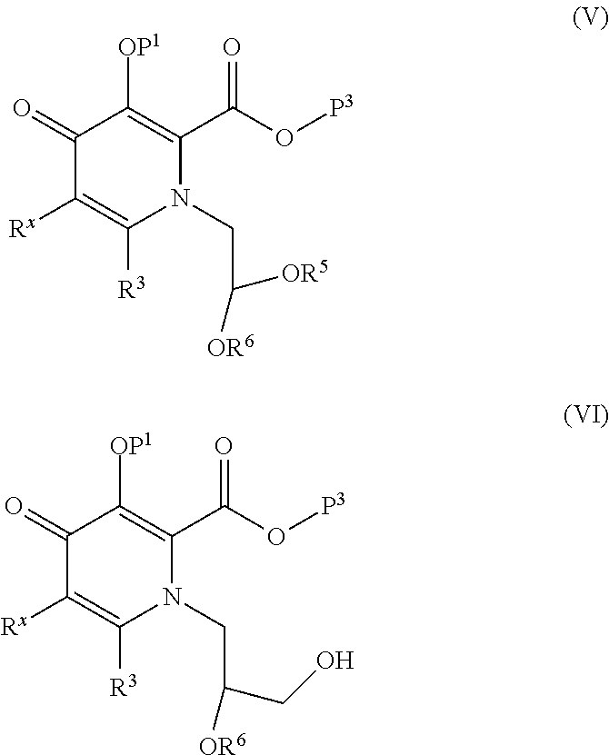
C1(=O)C([Rx])=C([R3])N(CC([OR5])[OR6])C(C(O[P3])=O)=C1[OP1].C1(=O)C([Rx])=C([R3])N(CC([OR6])CO)C(C(O[P3])=O)=C1[OP1]
